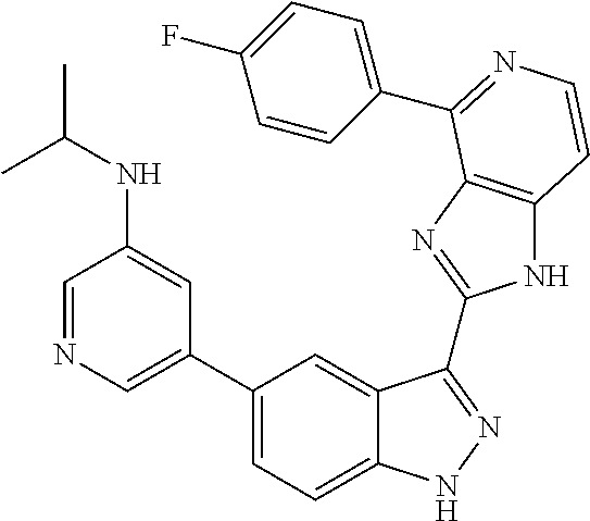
C1(C2=CN=CC(NC(C)C)=C2)=CC=C2C(=C1)C(C1=NC3=C(N1)C=CN=C3C1=CC=C(F)C=C1)=NN2
